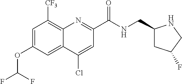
C1=C(OC(F)F)C=C2C(=C1[CF3])N=C(C(NCC1CC(F)CN1)=O)C=C2Cl
